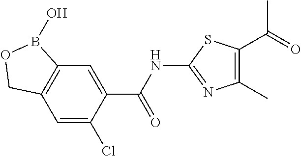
C12=C(C=C(Cl)C(C(NC3=NC(C)=C(C(=O)C)S3)=O)=C1)COB2O
